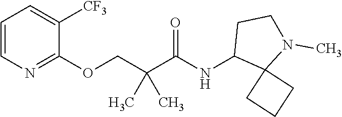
C1=CN=C(OCC(C(=O)NC2C3(N(C)CC2)CCC3)(C)C)C([CF3])=C1
